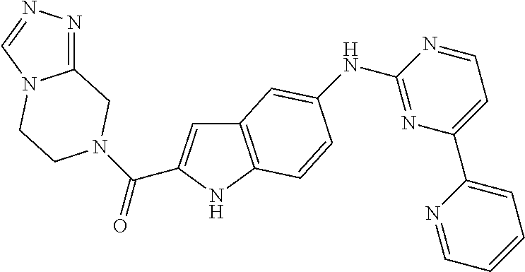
C12=C(NC(C(=O)N3CCN4C(=NN=C4)C3)=C1)C=CC(NC1=NC(C3=CC=CC=N3)=CC=N1)=C2
